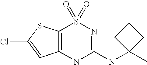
C12=C(NC(NC3(C)CCC3)=NS1(=O)=O)C=C(Cl)S2
